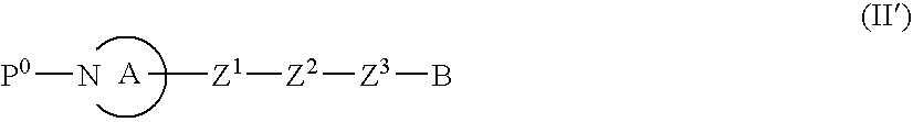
[P0]N.C[Z1][Z2][Z3]B
